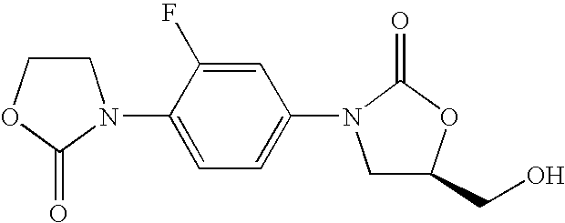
C1COC(=O)N1C1=CC=C(N2CC(CO)OC2=O)C=C1F
